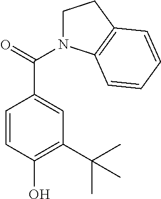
C1=CC(O)=C(C(C)(C)C)C=C1C(=O)N1CCC2=C1C=CC=C2
